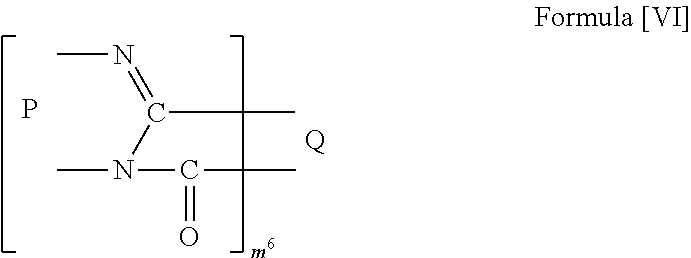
CN=C(C)N(C)C(C)=O.P.[Q]
